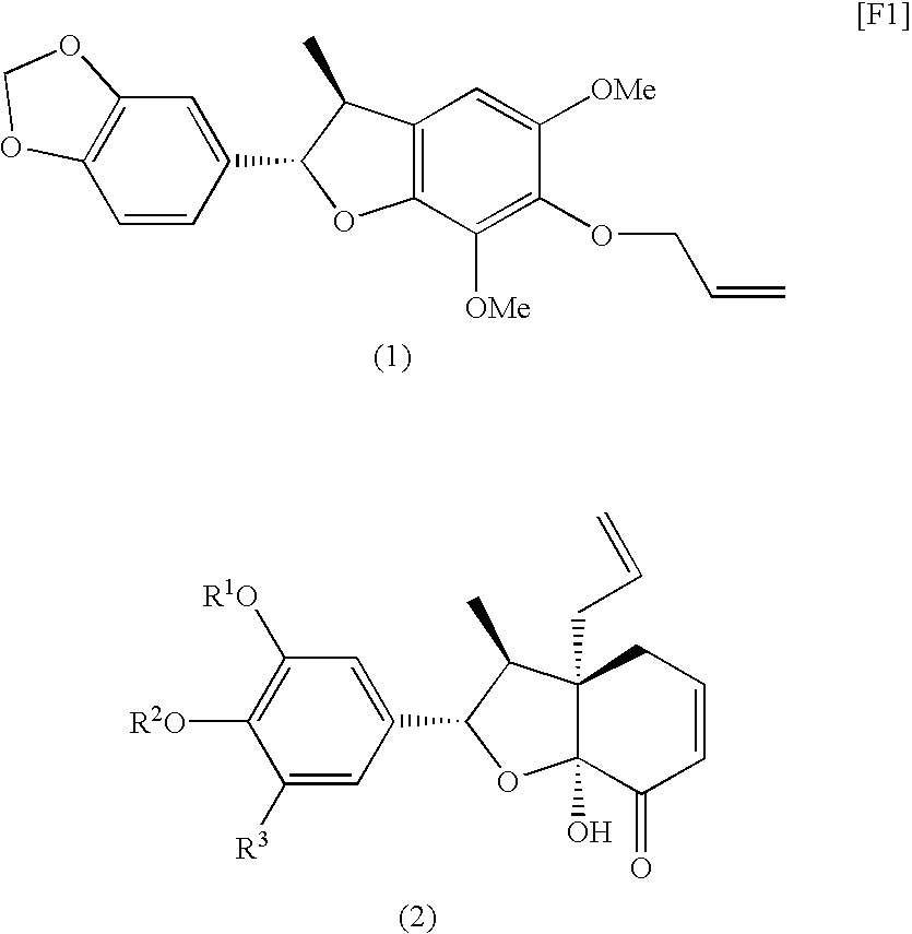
C12=C(C=CC(C3C(C)C4=C(C([OMe])=C(OCC=C)C([OMe])=C4)O3)=C1)OCO2.C1([R1O])=C([R2O])C([R3])=CC(C2C(C)C3(CC=C)C(O)(C(=O)C=CC3)O2)=C1
